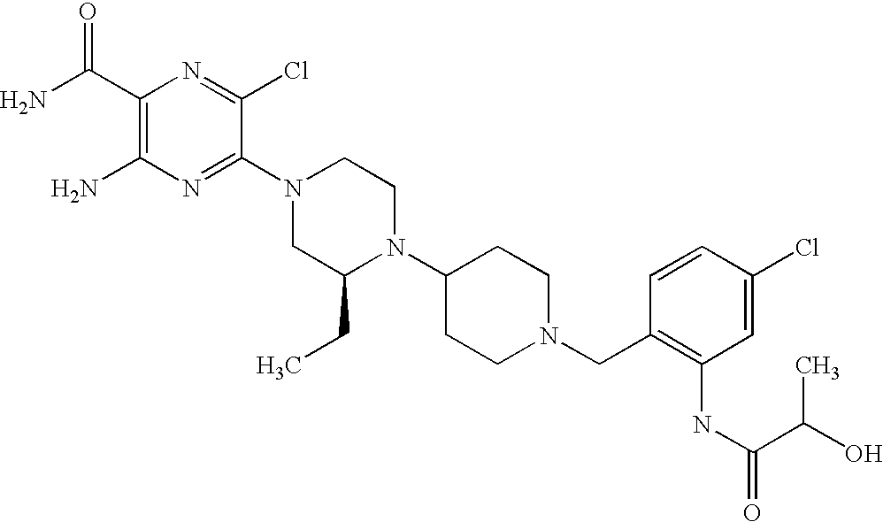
C1(C(N)=O)=C(N)N=C(N2CC(CC)N(C3CCN(CC4=C(NC(=O)C(O)C)C=C(Cl)C=C4)CC3)CC2)C(Cl)=N1
